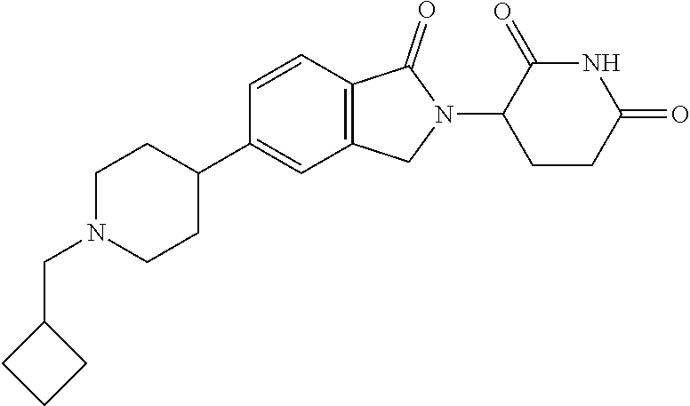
C1N(CC2CCC2)CCC(C2=CC3=C(C=C2)C(=O)N(C2CCC(=O)NC2=O)C3)C1
